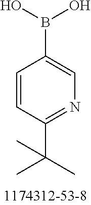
C1=CC(C(C)(C)C)=NC=C1B(O)O
